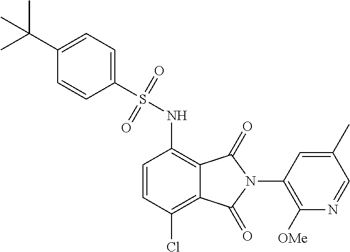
C1(S(NC2=C3C(=C(Cl)C=C2)C(=O)N(C2=C([OMe])N=CC(C)=C2)C3=O)(=O)=O)=CC=C(C(C)(C)C)C=C1
